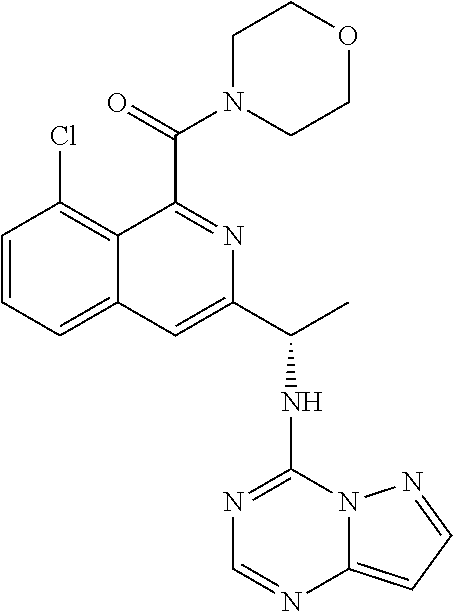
C12=CC=CC(Cl)=C1C(C(=O)N1CCOCC1)=NC(C(NC1=NC=NC3=CC=NN13)C)=C2
